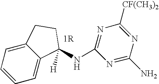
C1=CC=C2C(=C1)CCC2(NC1=NC([CF(CH3)2])=NC(N)=N1)[H]
